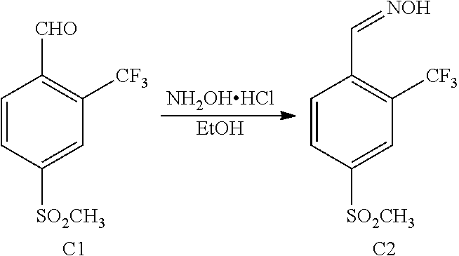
C1=CC([SO2CH3])=CC([CF3])=C1[CHO].[C1].[NH2OHHCl].[EtOH].C1=CC([SO2CH3])=CC([CF3])=C1C=[NOH].[C2]
